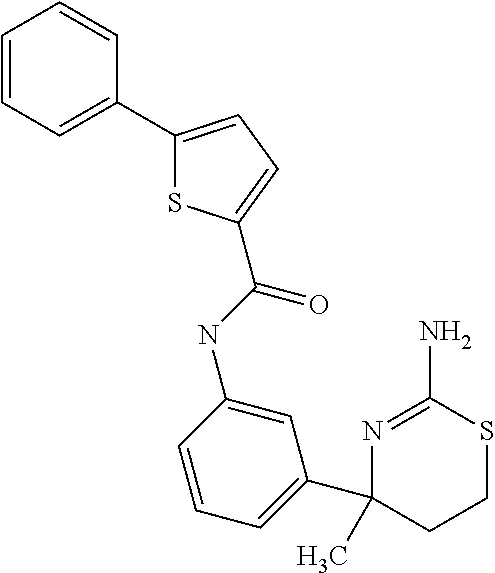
C(NC1=CC(C2(C)CCSC(N)=N2)=CC=C1)(=O)C1=CC=C(C2=CC=CC=C2)S1
